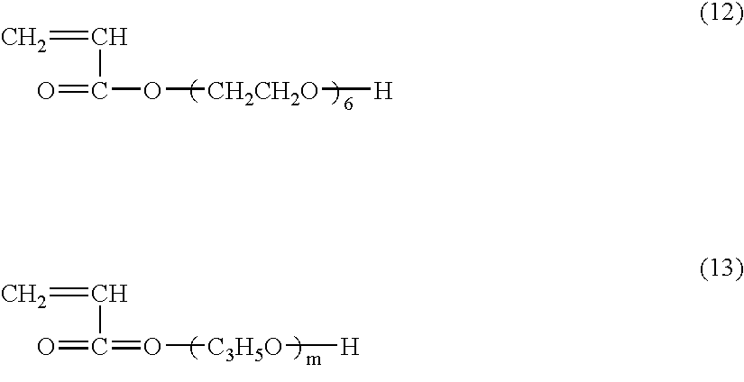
C(C(=O)O[CH2CH2O][H])=C.C(C(=O)=O[C3H5O][H])=C
